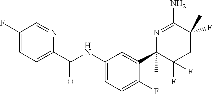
C1(F)=CC=C(C(NC2=CC=C(F)C(C3(C)C(F)(F)CC(C)(F)C(N)=N3)=C2)=O)N=C1
